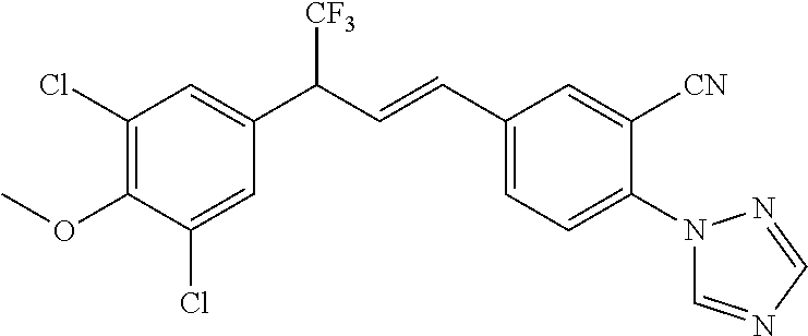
C1(Cl)=CC(C(C=CC2=CC=C(N3C=NC=N3)C([CN])=C2)[CF3])=CC(Cl)=C1OC
